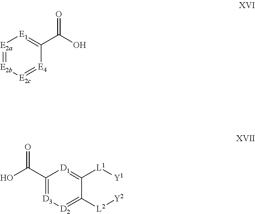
OC(C1=[D3][D2]=C([L2][Y2])C([L1][Y1])=[D1]1)=O.C(O)(C1=[E1][E2a]=[E2b][E2c]=[E4]1)=O
